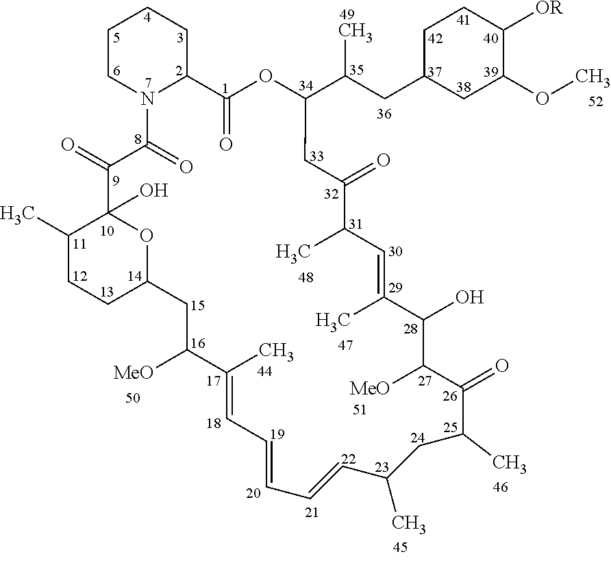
C1CN2C(CC1)C(=O)OC(C(CC1CCC([OR])C(OC)C1)C)CC(=O)C(C)C=C(C)C(O)C([MeO])C(=O)C(C)CC(C)C=CC=CC=C(C)C([MeO])CC1CCC(C)C(O)(C(=O)C2=O)O1
